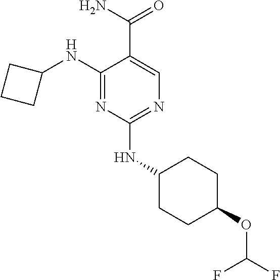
C1(NC2CCC2)=NC(NC2CCC(OC(F)F)CC2)=NC=C1C(N)=O
